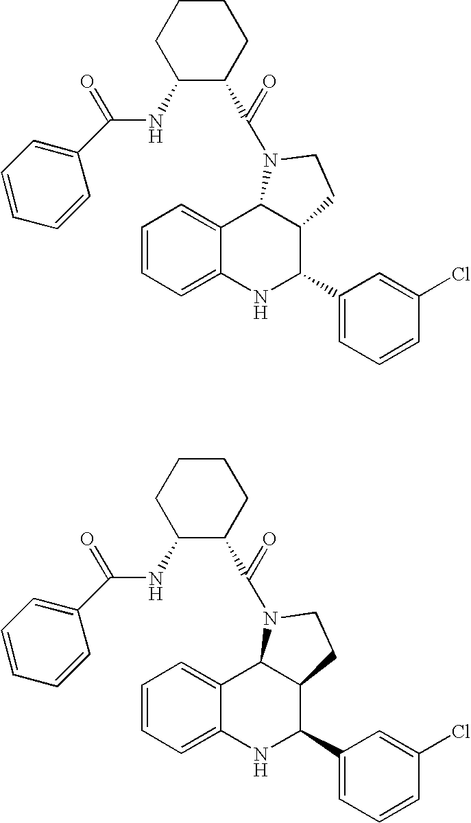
C1=CC=C2C(=C1)C1C(C(C3=CC=CC(Cl)=C3)N2)CCN1C(C1CCCCC1NC(C1=CC=CC=C1)=O)=O.C1=CC=C2C(=C1)C1C(C(C3=CC=CC(Cl)=C3)N2)CCN1C(C1CCCCC1NC(C1=CC=CC=C1)=O)=O
